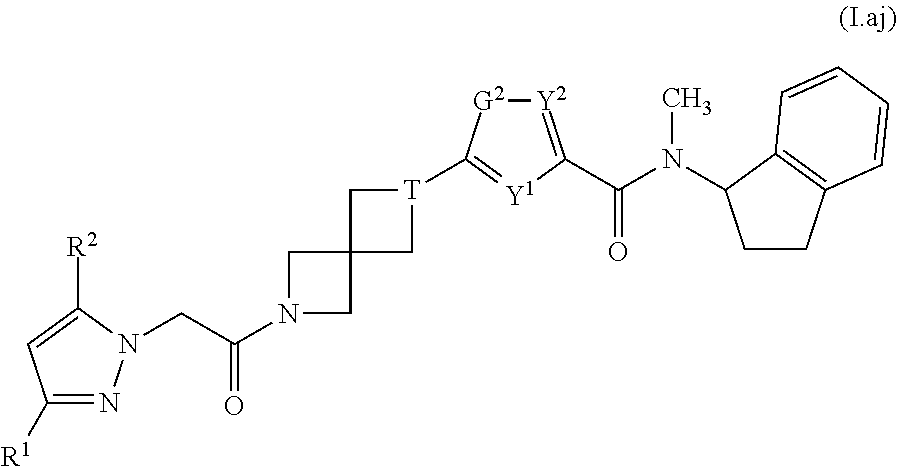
C1([R1])=NN(CC(N2CC3(C2)C[T](C2=[Y1]C(C(=O)N(C4CCC5=C4C=CC=C5)C)=[Y2][G2]2)C3)=O)C([R2])=C1
